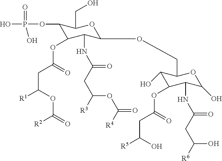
OP(OC1C(OC(CC([R1])OC(=O)[R2])=O)C(NC(CC(OC([R4])=O)[R3])=O)C(OCC2C(O)C(OC(=O)CC(O)[R5])C(NC(=O)CC(O)[R6])C(O)O2)OC1CO)(=O)O
